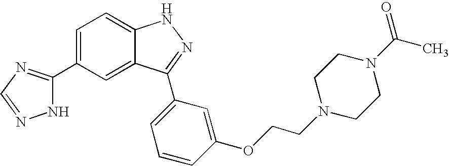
C1(C2=NC=NN2)=CC=C2C(=C1)C(C1=CC=CC(OCCN3CCN(C(C)=O)CC3)=C1)=NN2
